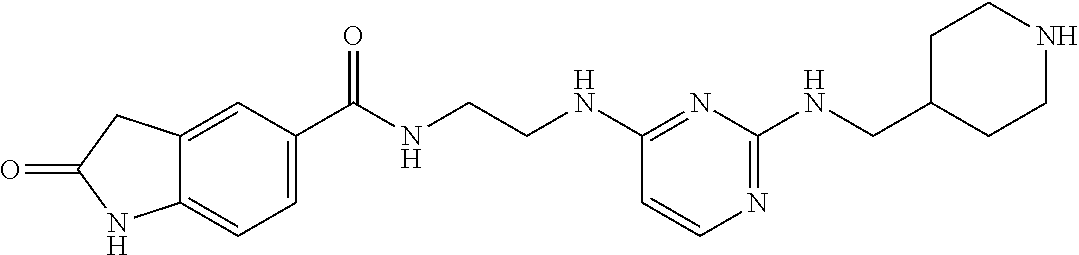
C1(C(NCCNC2=NC(NCC3CCNCC3)=NC=C2)=O)=CC=C2C(=C1)CC(=O)N2
